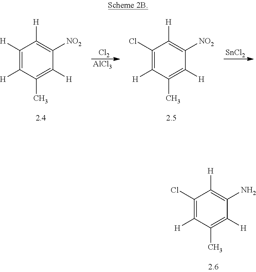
C1(Cl)=C([H])C(C)=C([H])C(N)=C1[H].C1([H])=C([H])C(C)=C([H])C([NO2])=C1[H].C1(Cl)=C([H])C(C)=C([H])C([NO2])=C1[H].[SnCl2].[Cl2].[AlCl3]
